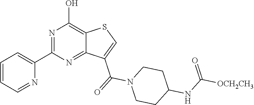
C1(C2=CC=CC=N2)=NC(O)=C2C(=N1)C(C(=O)N1CCC(NC([OCH2CH3])=O)CC1)=CS2
